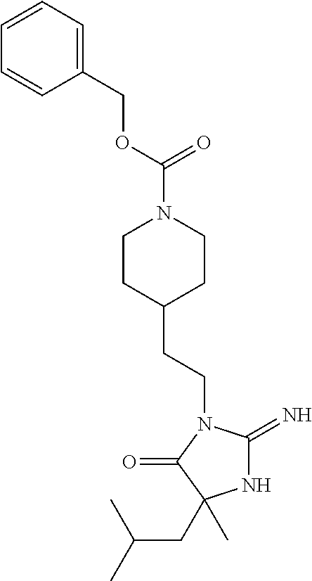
N1C(=N)N(CCC2CCN(C(OCC3=CC=CC=C3)=O)CC2)C(=O)C1(C)CC(C)C
